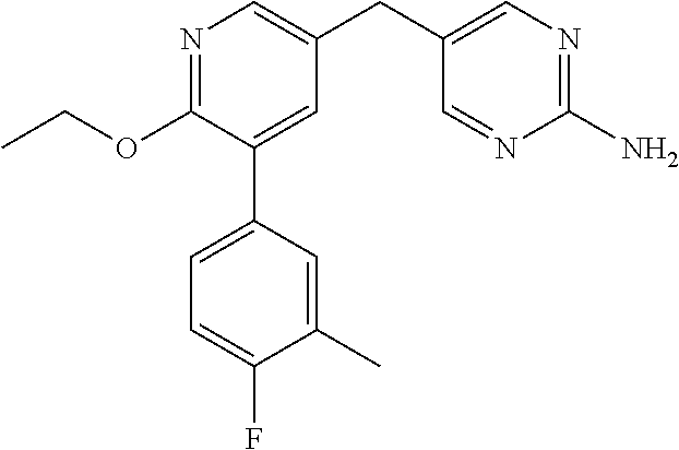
C1(OCC)=NC=C(CC2=CN=C(N)N=C2)C=C1C1=CC=C(F)C(C)=C1
